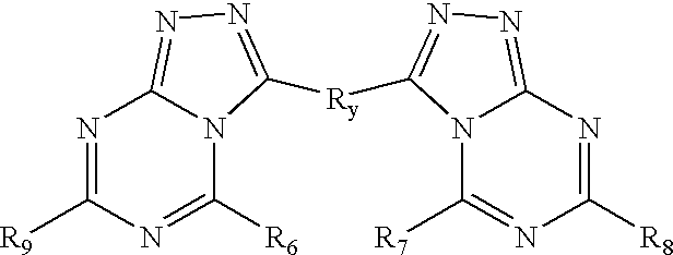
N1=C([R9])N=C([R6])N2C1=NN=C2[Ry]C1=NN=C2N=C([R8])N=C([R7])N21
